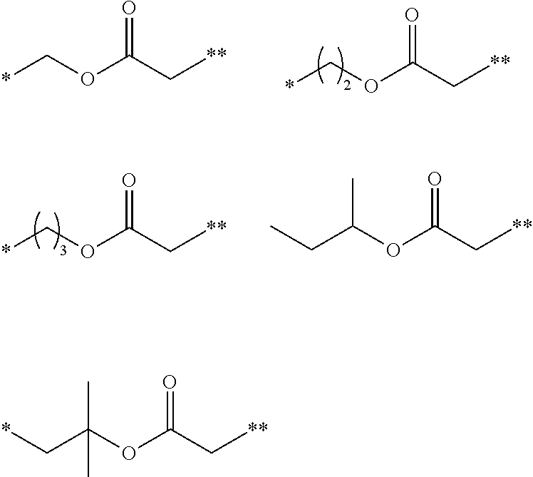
*COC(C[**])=O.*COC(C[**])=O.CCC(OC(C[**])=O)C.*COC(C[**])=O.*CC(OC(C[**])=O)(C)C
